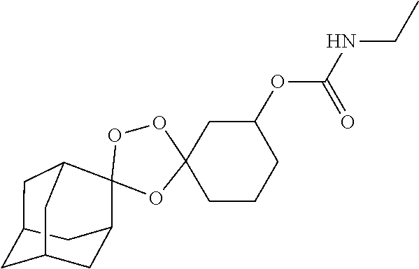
O1C2(CCCC(OC(NCC)=O)C2)OOC12C1CC3CC(CC2C3)C1
